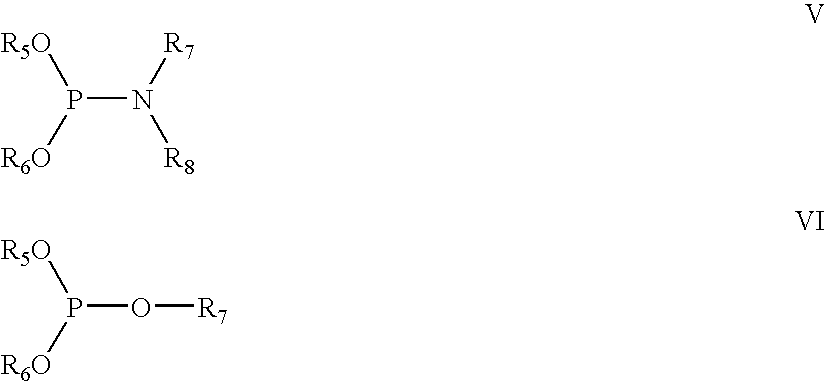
P(N([R7])[R8])([R6O])[R5O].P(O[R7])([R6O])[R5O]
